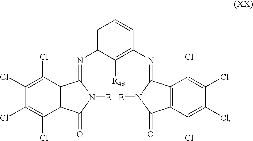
C1=C(N=C2C3=C(C(=O)N2[E])C(Cl)=C(Cl)C(Cl)=C3Cl)C([R48])=C(N=C2C3=C(C(=O)N2[E])C(Cl)=C(Cl)C(Cl)=C3Cl)C=C1
